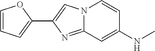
C1(C2=CN3C(=N2)C=C(NC)C=C3)=CC=CO1
